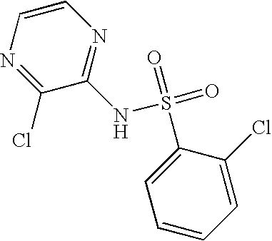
C1=CC=C(Cl)C(S(=O)(NC2=NC=CN=C2Cl)=O)=C1
